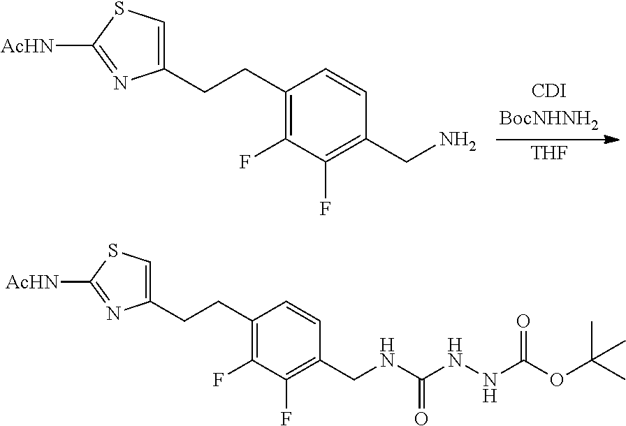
[THF].C1(CCC2=C(F)C(F)=C(CN)C=C2)=CSC([AcHN])=N1.C1(CCC2=C(F)C(F)=C(CNC(=O)NNC(=O)OC(C)(C)C)C=C2)=CSC([AcHN])=N1
